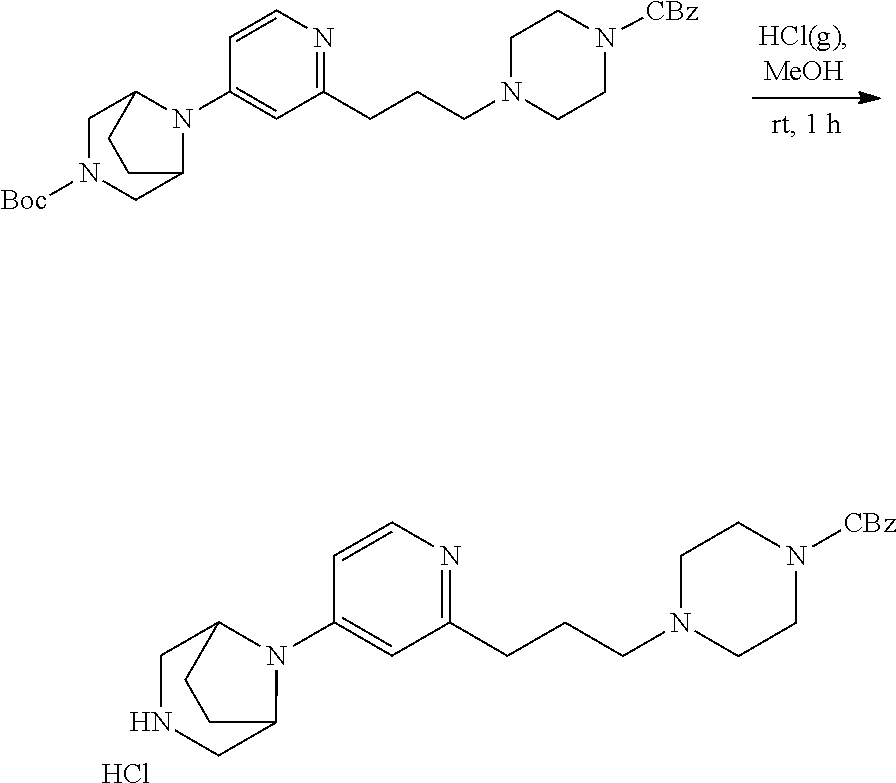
C1=CC(N2C3CN([Boc])CC2CC3)=CC(CCCN2CCN([CBz])CC2)=N1.C1=CC(N2C3CNCC2CC3)=CC(CCCN2CCN([CBz])CC2)=N1.Cl
